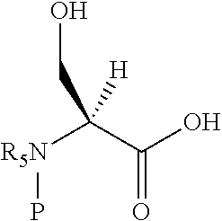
[R5N](C(C(O)=O)(CO)[H])P
